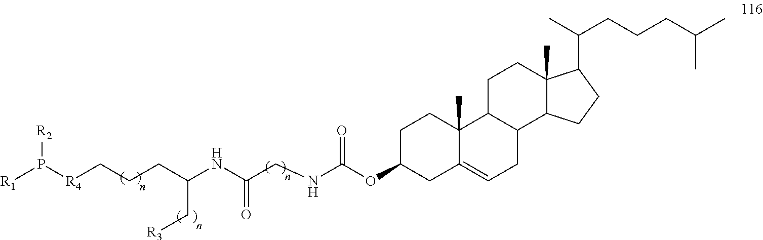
C1C(OC(=O)NCC(NC(CCC[R4]P([R1])[R2])C[R3])=O)CC2=CCC3C(C2(C)C1)CCC1(C)C3CCC1C(CCCC(C)C)C
